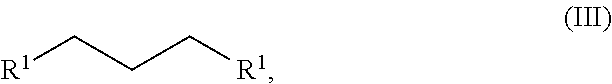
[R1]CCC[R1]
